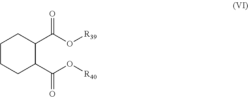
C1CCC(C(O[R40])=O)C(C(O[R39])=O)C1
